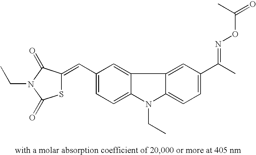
S1C(=CC2=CC=C3C(=C2)C2=CC(C(C)=NOC(=O)C)=CC=C2N3CC)C(=O)N(CC)C1=O
